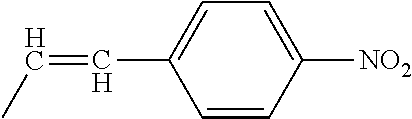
C1=CC([NO2])=CC=C1C=CC
